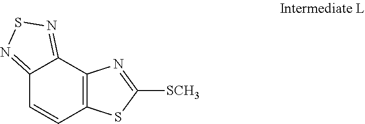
C12=NSN=C1C1=C(C=C2)SC([SCH3])=N1
